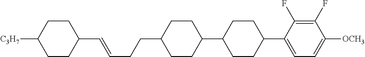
C1(C=CCCC2CCC(C3CCC(C4=CC=C([OCH3])C(F)=C4F)CC3)CC2)CCC([C3H7])CC1
